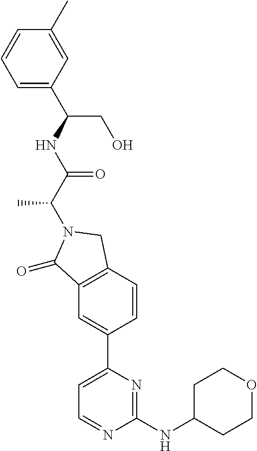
C1=C(C2=CC3=C(C=C2)CN(C(C(NC(C2=CC=CC(C)=C2)CO)=O)C)C3=O)N=C(NC2CCOCC2)N=C1
